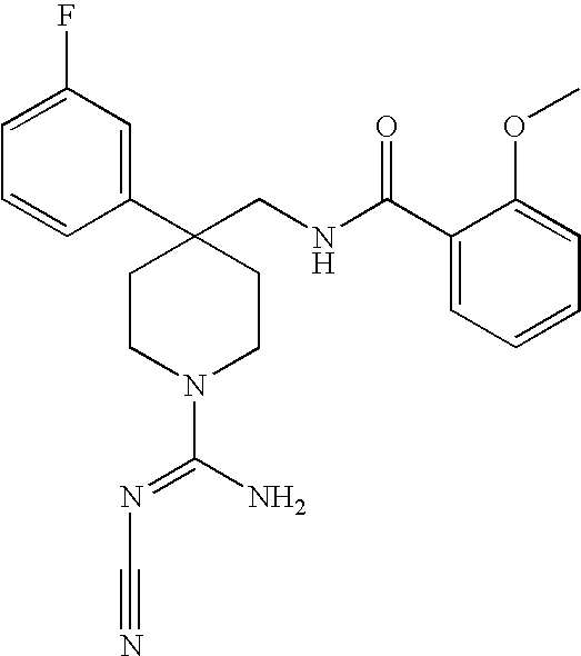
C1(C2(CNC(C3=CC=CC=C3OC)=O)CCN(C(N)=NC#N)CC2)=CC(F)=CC=C1
